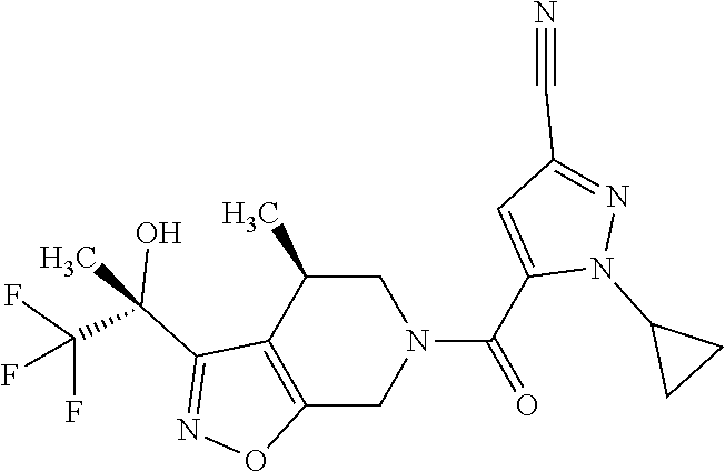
C12=C(C(C)CN(C(C3=CC(C#N)=NN3C3CC3)=O)C1)C(C(O)(C(F)(F)F)C)=NO2
